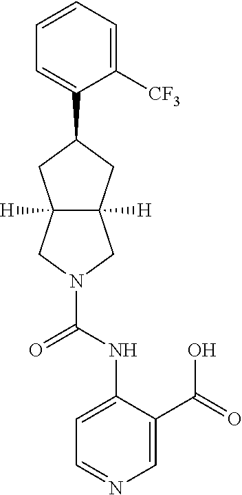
C1=CC=C([CF3])C(C2CC3([H])C([H])(CN(C(=O)NC4=CC=NC=C4C(=O)O)C3)C2)=C1
